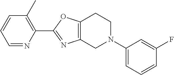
C1=NC(C2=NC3=C(O2)CCN(C2=CC=CC(F)=C2)C3)=C(C)C=C1
